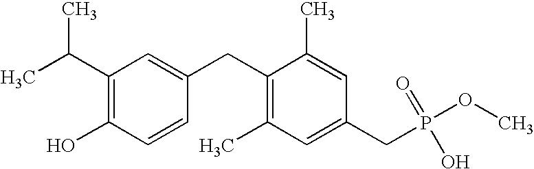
C1(C(C)C)=C(O)C=CC(CC2=C(C)C=C(CP(OC)(=O)O)C=C2C)=C1
